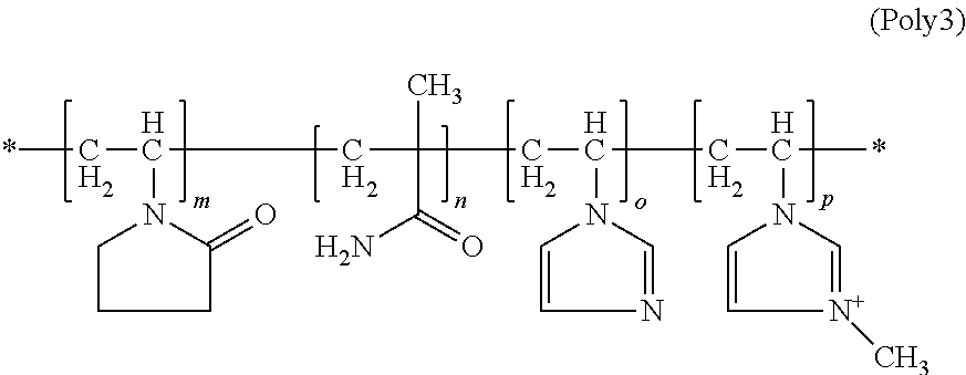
*CC(N1CCCC1=O)CC(C)(C(N)=O)CC(N1C=CN=C1)CC(*)N1C=C[N+](C)=C1
